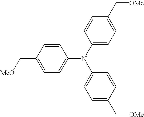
C1=CC(C[MeO])=CC=C1N(C1=CC=C(C[OMe])C=C1)C1=CC=C(C[OMe])C=C1
